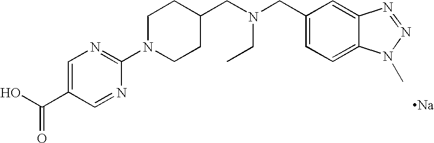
OC(C1=CN=C(N2CCC(CN(CC3=CC=C4C(=C3)N=NN4C)CC)CC2)N=C1)=O.[Na]
